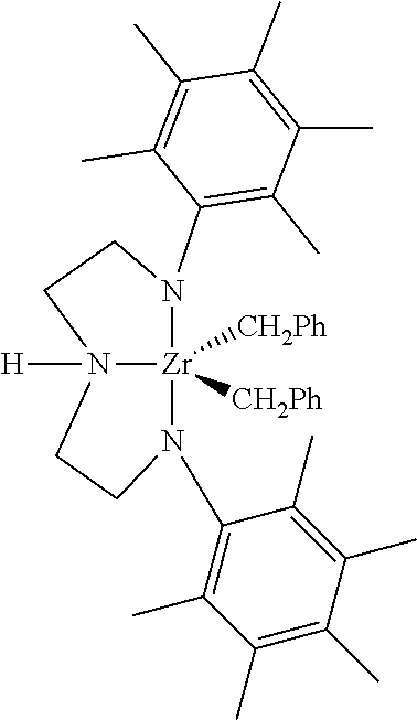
C1(N2[Zr]3([CH2Ph])([CH2Ph])N(C4=C(C)C(C)=C(C)C(C)=C4C)CCN3([H])CC2)=C(C)C(C)=C(C)C(C)=C1C
